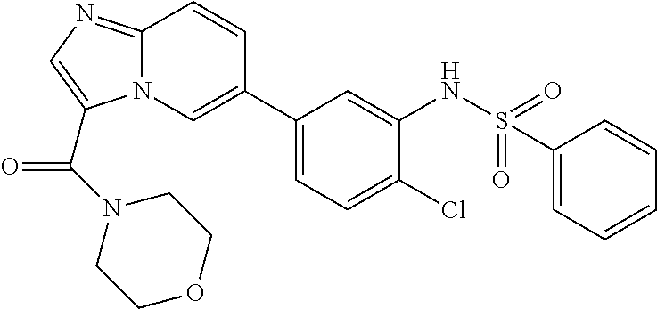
C12=NC=C(C(N3CCOCC3)=O)N1C=C(C1=CC=C(Cl)C(NS(=O)(=O)C3=CC=CC=C3)=C1)C=C2
